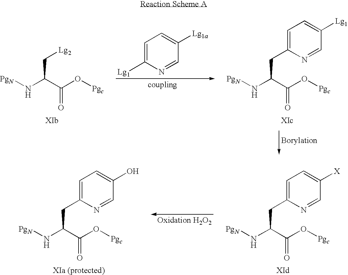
C1=C([Lg1])N=CC([Lg1a])=C1.[PgN]NC(C(O[Pgc])=O)C[Lg2].[PgN]NC(C(O[Pgc])=O)CC1=CC=C([Lg1])C=N1.[PgN]NC(C(O[Pgc])=O)CC1=CC=C([X])C=N1.[PgN]NC(C(O[Pgc])=O)CC1=CC=C(O)C=N1
